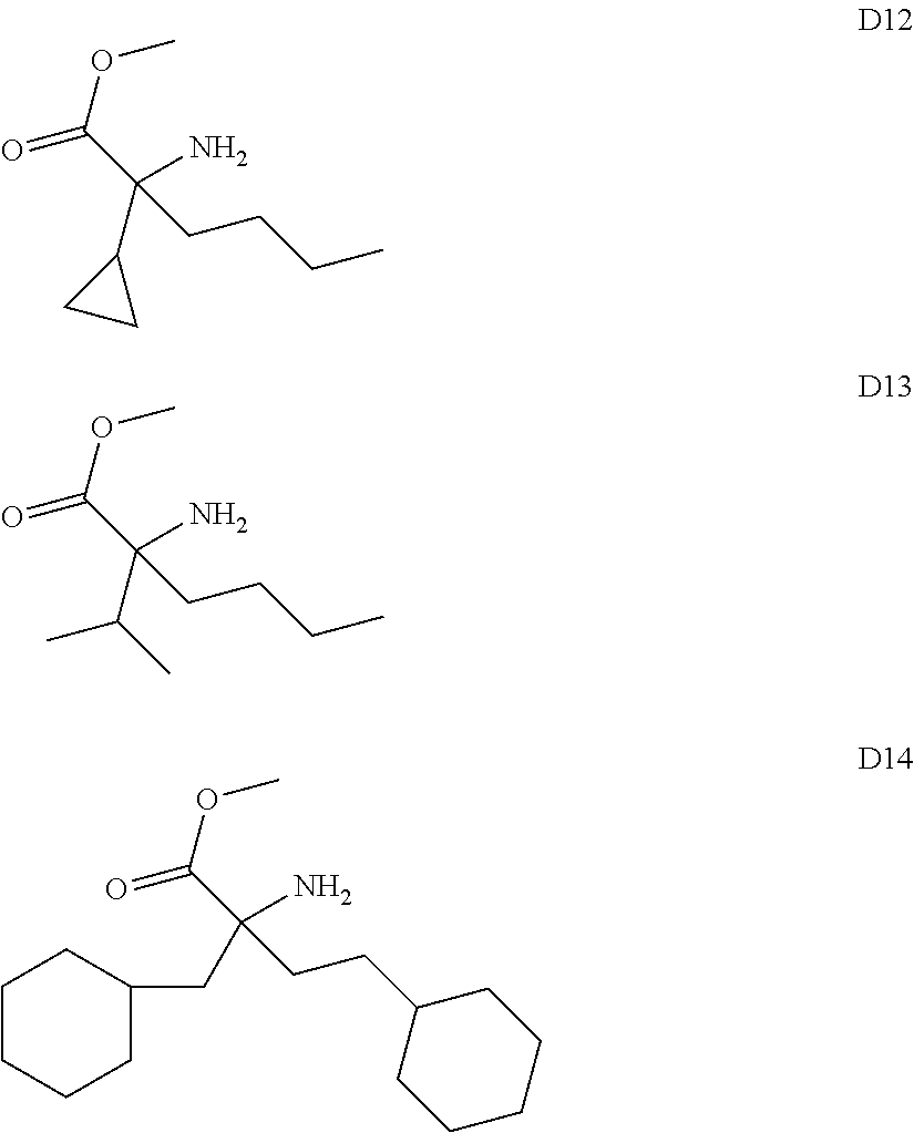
C1(C(C(=O)OC)(N)CCCC)CC1.C(C(C(=O)OC)(N)CCCC)(C)C.C(C(C(=O)OC)(N)CCC1CCCCC1)C1CCCCC1
